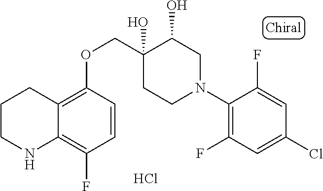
C1(N2CC(O)C(O)(COC3=C4C(=C(F)C=C3)NCCC4)CC2)=C(F)C=C(Cl)C=C1F.Cl
